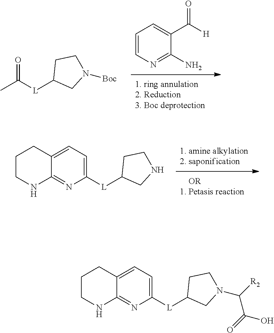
[L](C1CNCC1)C1=CC=C2C(=N1)NCCC2.C1=CN=C(N)C(C([H])=O)=C1.O=C([L]C1CN([Boc])CC1)C.[L](C1CN(C([R2])C(=O)O)CC1)C1=CC=C2C(=N1)NCCC2
